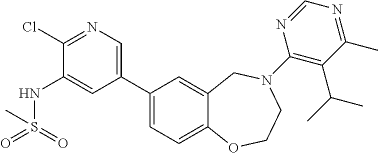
C1(Cl)=NC=C(C2=CC=C3C(=C2)CN(C2=C(C(C)C)C(C)=NC=N2)CCO3)C=C1NS(=O)(=O)C
